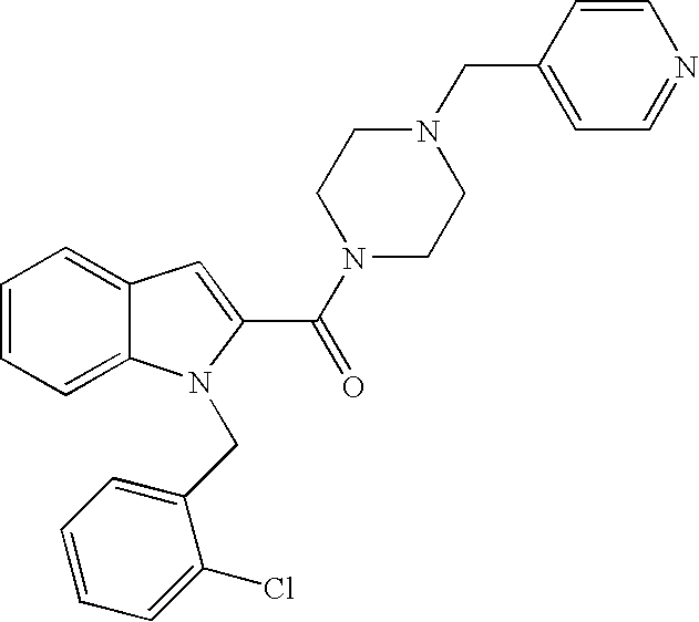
C1=CC=C2C(=C1)C=C(C(=O)N1CCN(CC3=CC=NC=C3)CC1)N2CC1=CC=CC=C1Cl
